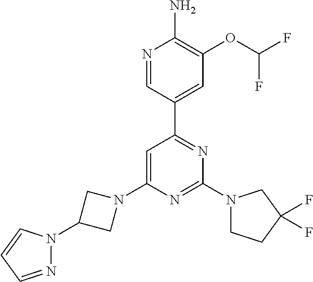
N1=CC(C2=NC(N3CCC(F)(F)C3)=NC(N3CC(N4N=CC=C4)C3)=C2)=CC(OC(F)F)=C1N
